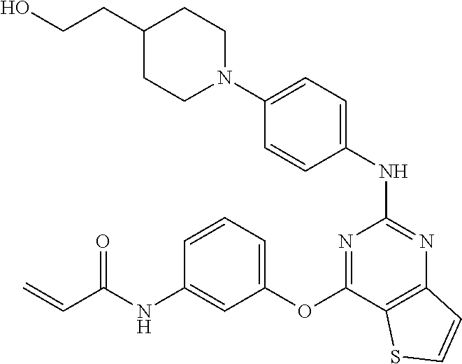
N1(C2=CC=C(NC3=NC4=C(C(OC5=CC=CC(NC(C=C)=O)=C5)=N3)SC=C4)C=C2)CCC(CCO)CC1
